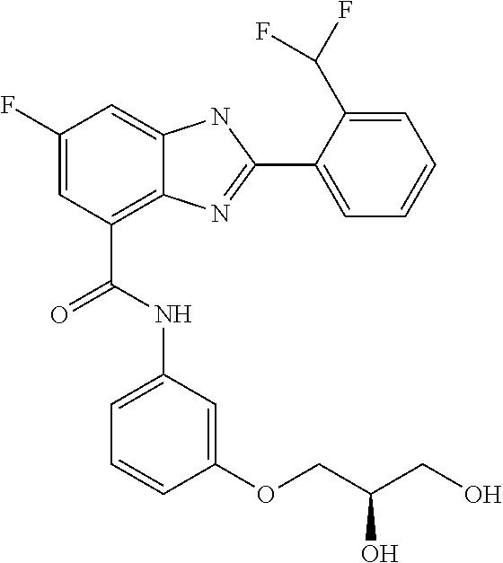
C1(F)=CC(C(=O)NC2=CC=CC(OCC(CO)O)=C2)=C2C(=C1)NC(C1=CC=CC=C1C(F)F)=N2
